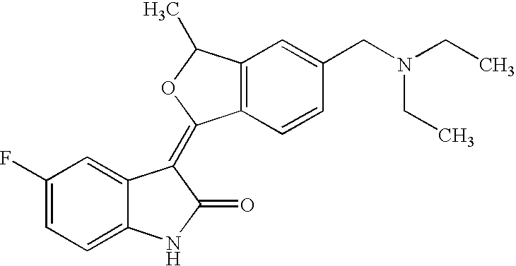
C1(F)=CC=C2C(=C1)C(=C1C3=C(C(C)O1)C=C(CN(CC)CC)C=C3)C(=O)N2
